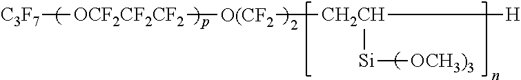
[C3F7][OCF2CF2CF2][O(CF2][CH2CH]([H])[Si][OCH3)3]
